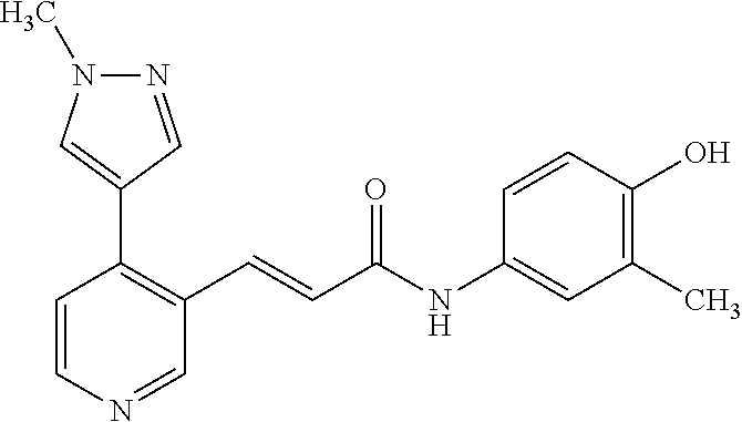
N1=CC(C2=C(C=CC(NC3=CC(C)=C(O)C=C3)=O)C=NC=C2)=CN1C
